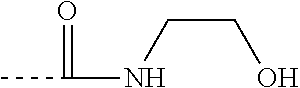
CC(NCCO)=O
